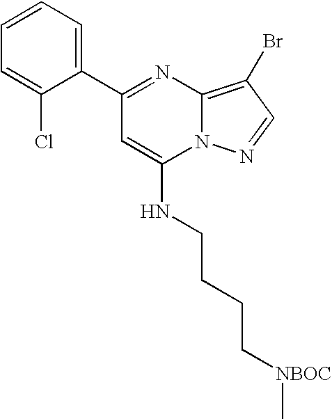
C1(C2=CC=CC=C2Cl)=NC2=C(Br)C=NN2C(NCCCC[NBOC]C)=C1
